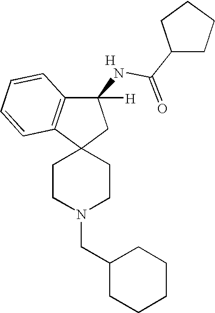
C1CN(CC2CCCCC2)CCC12CC(NC(C1CCCC1)=O)([H])C1=C2C=CC=C1.[H]
